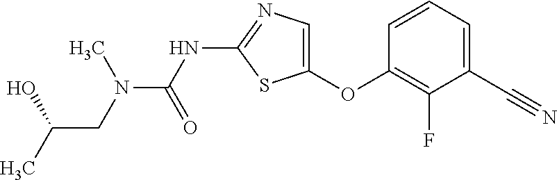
O(C1=CN=C(NC(=O)N(C)CC(O)C)S1)C1=C(F)C(C#N)=CC=C1
